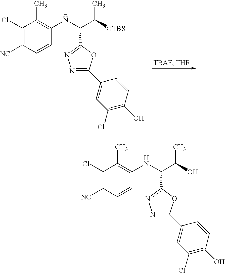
C1(Cl)=C([NC])C=CC(NC(C(C)[OTBS])C2=NN=C(C3=CC(Cl)=C(O)C=C3)O2)=C1C.C1(Cl)=C([NC])C=CC(NC(C(C)O)C2=NN=C(C3=CC(Cl)=C(O)C=C3)O2)=C1C
